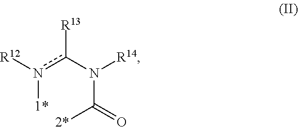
C(N(c(n([R12])[1*])[R13])[R14])(=O)[2*]
